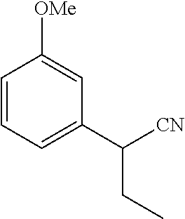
C1=CC=C(C([CN])CC)C=C1[OMe]
